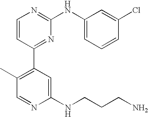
C1=CC(C2=C(C)C=NC(NCCCN)=C2)=NC(NC2=CC=CC(Cl)=C2)=N1
